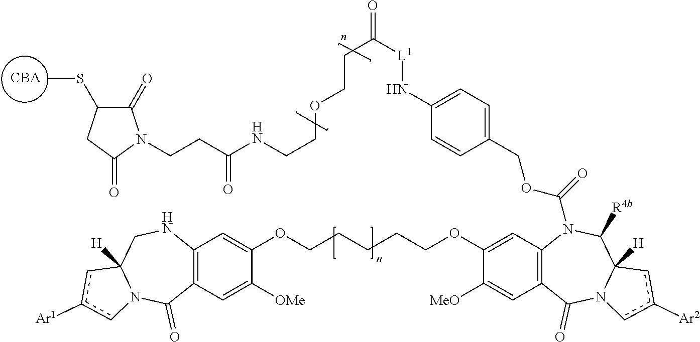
[CBA].C12=C(C=C([OMe])C(OCCCCCOC3=CC4=C(C=C3[MeO])C(=O)N3C([H])(C([R4b])N4C(=O)OCC4=CC=C(N[L1]C(CCOCCNC(CCN5C(=O)C(SC)CC5=O)=O)=O)C=C4)cc([Ar2])c3)=C1)C(=O)N1C([H])(CN2)cc([Ar1])c1
